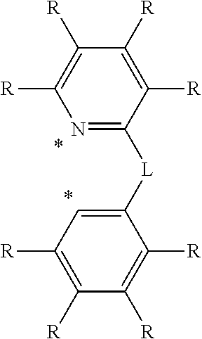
N1=C([L]C2=CC([R])=C([R])C([R])=C2[R])C([R])=C([R])C([R])=C1[R]
